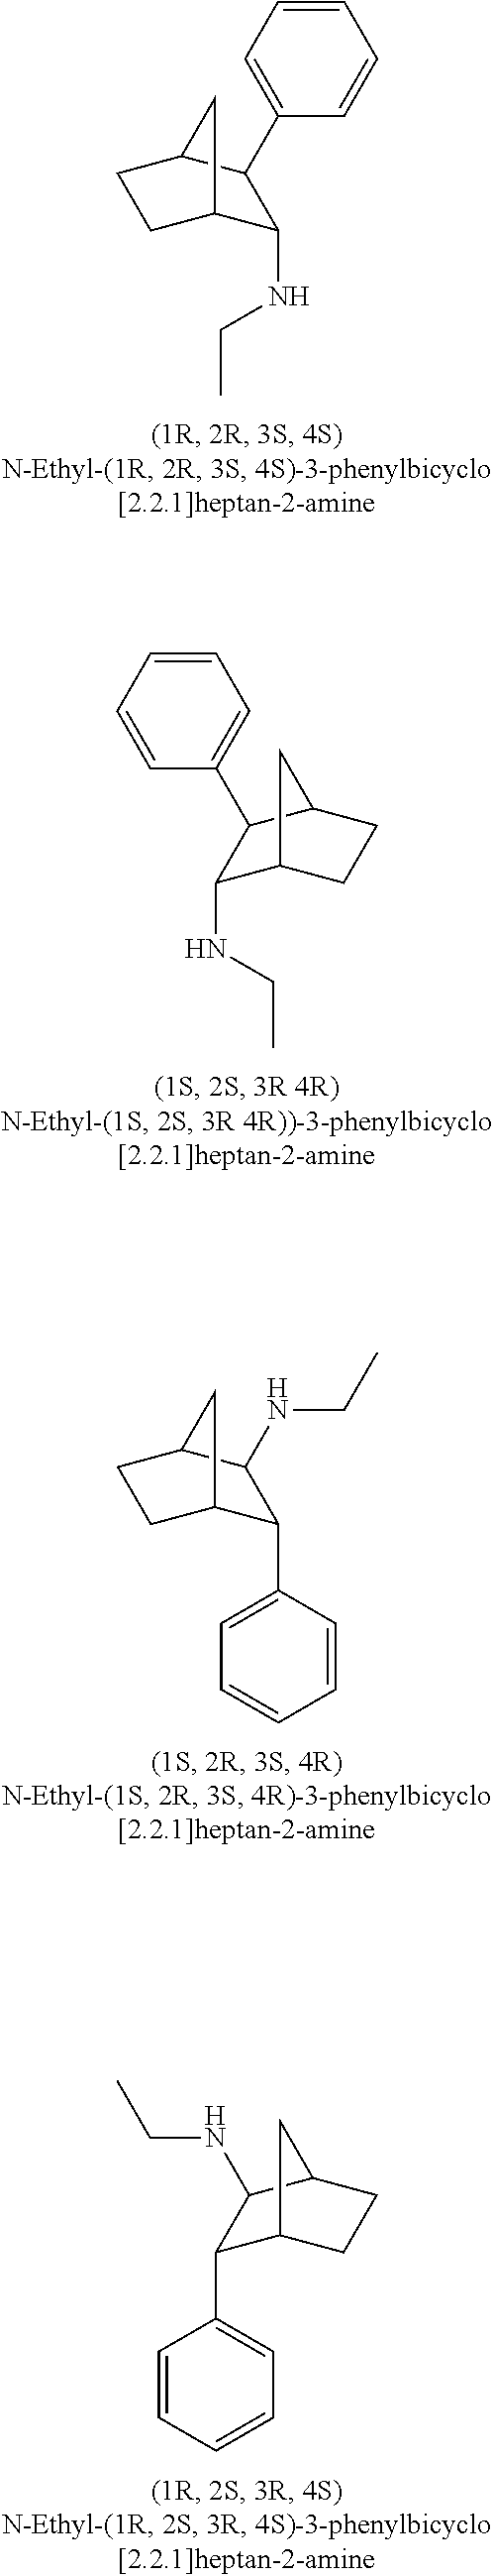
C1=CC=C(C2C(NCC)C3CCC2C3)C=C1.C1=CC=CC(C2C(NCC)C3CCC2C3)=C1.N(C1C(C2=CC=CC=C2)C2CCC1C2)CC.N(C1C(C2=CC=CC=C2)C2CCC1C2)CC
